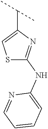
S1C(NC2=CC=CC=N2)=NC(C(C)C)=C1
